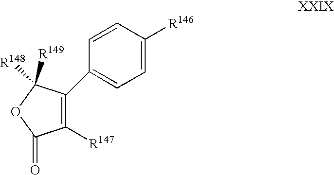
C1(C2=CC=C([R146])C=C2)=C([R147])C(=O)OC1([R149])[R148]
